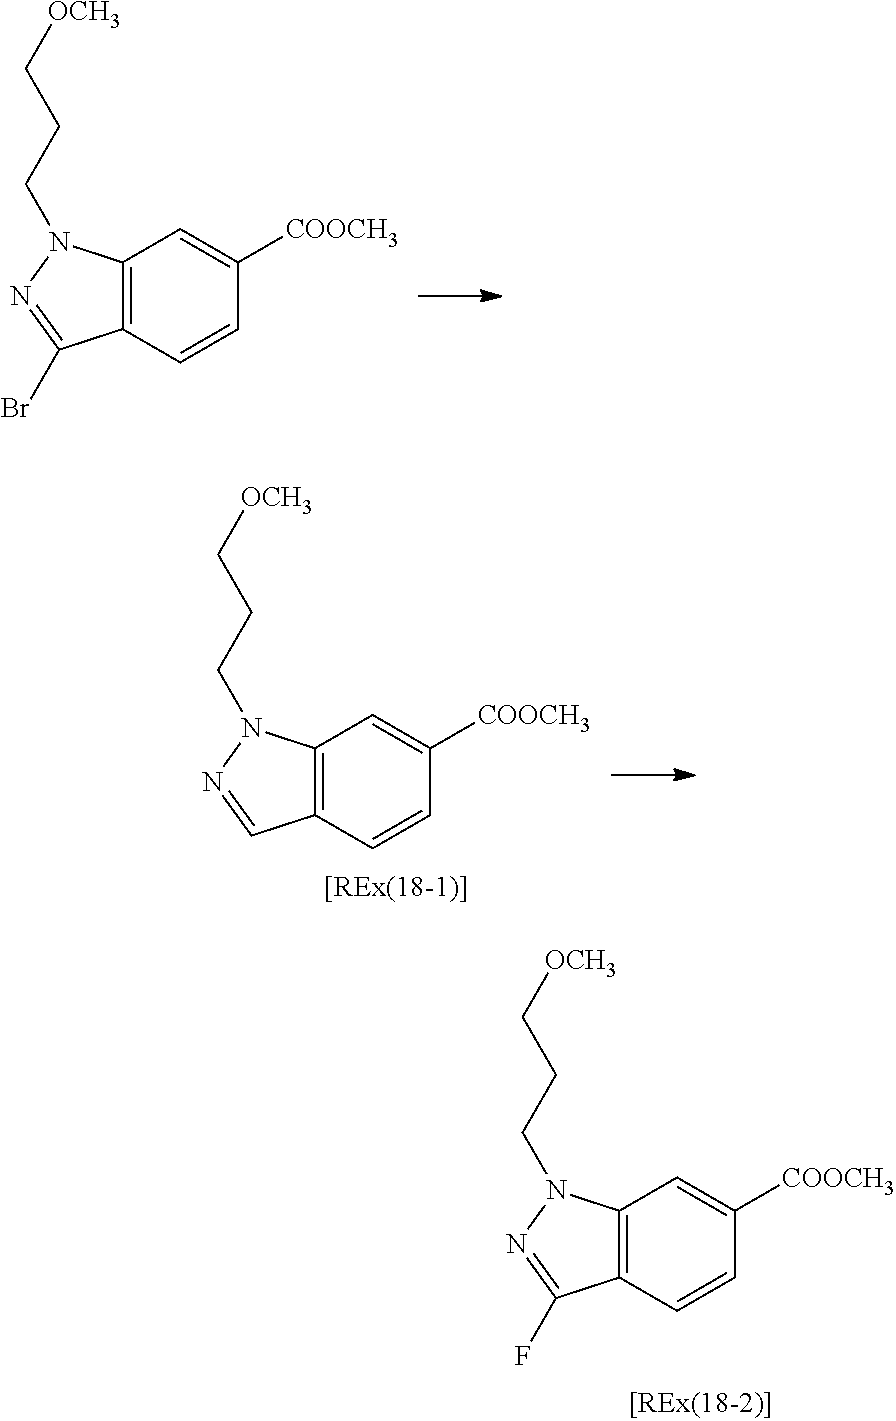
C12=C(C=CC([COOCH3])=C1)C(Br)=NN2CCC[OCH3].C12=C(C=CC([COOCH3])=C1)C=NN2CCC[OCH3].C12=C(C=CC([COOCH3])=C1)C(F)=NN2CCC[OCH3]
